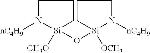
C1N([nC4H9])[Si]([CH3O])(O[Si]2([OCH3])N([nC4H9])CCC2)CC1
